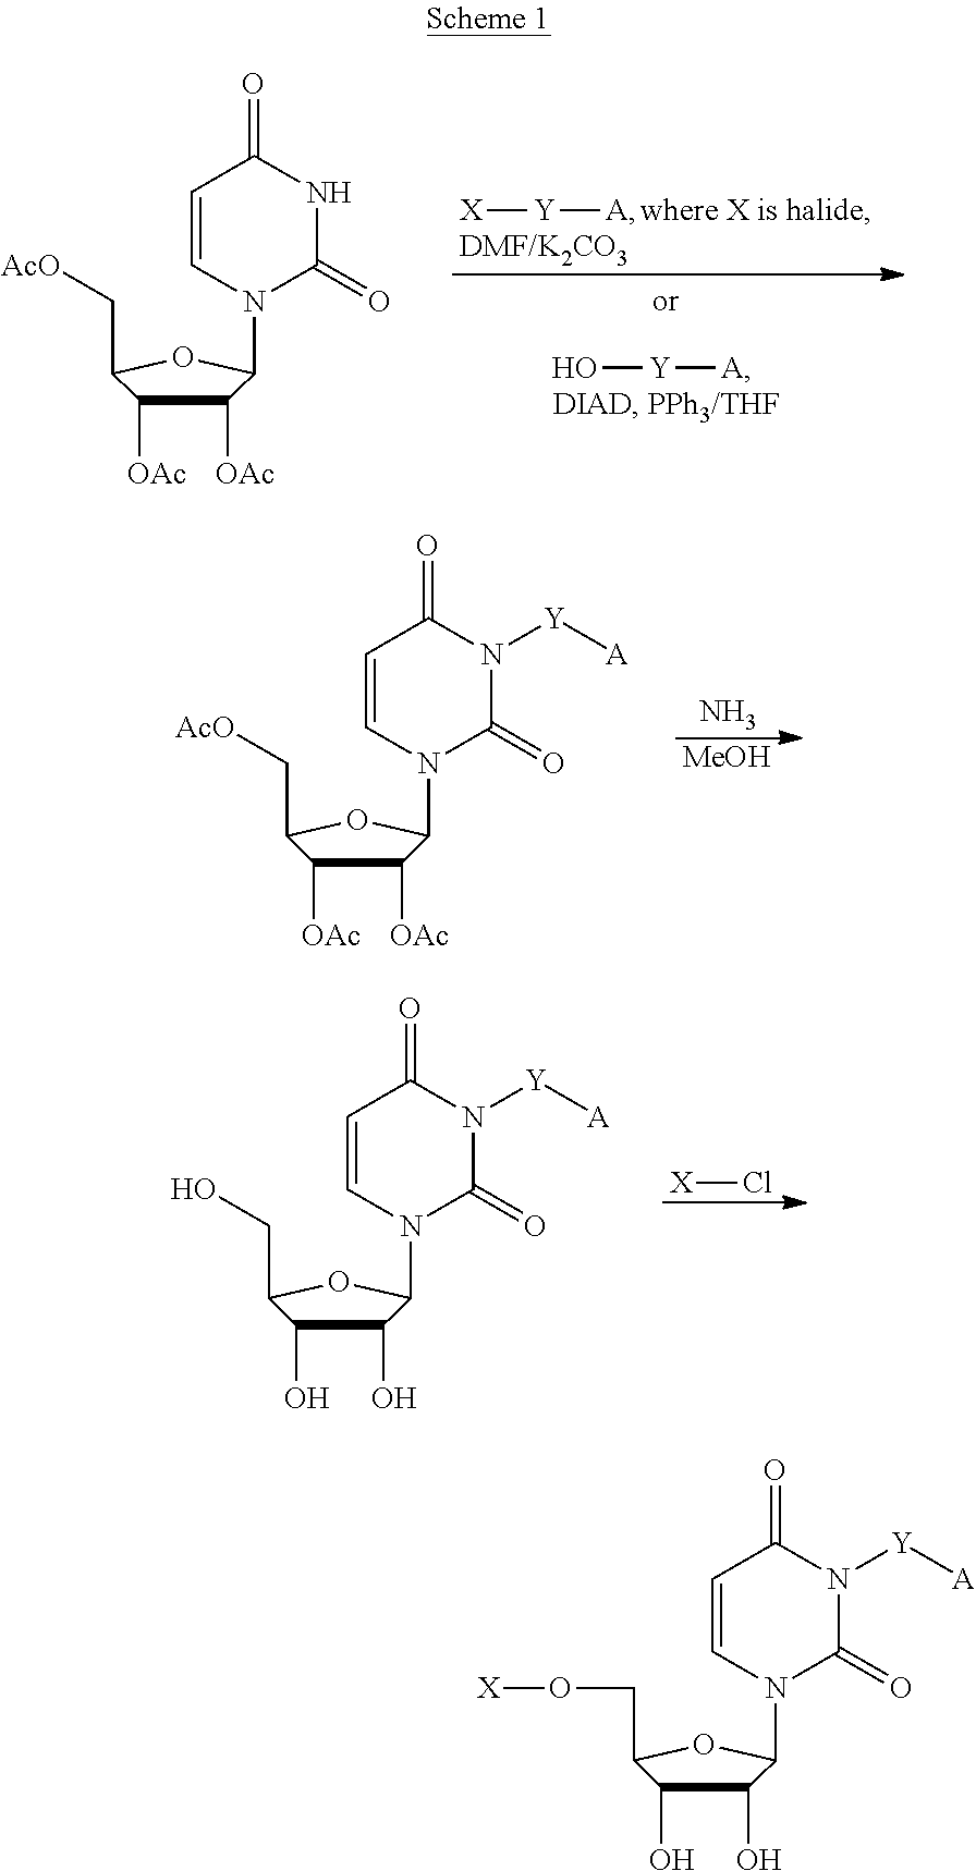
[X][Y][A].O[Y][A].C1([OAc])C([OAc])C(C[AcO])OC1N1C(=O)NC(=O)C=C1.N.[MeOH].C1([OAc])C([OAc])C(C[AcO])OC1N1C(=O)N([Y][A])C(=O)C=C1.[X]Cl.C1(O)C(O)C(CO)OC1N1C(=O)N([Y][A])C(=O)C=C1.C1(O)C(O)C(CO[X])OC1N1C(=O)N([Y][A])C(=O)C=C1
